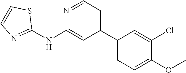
C1(NC2=NC=CS2)=CC(C2=CC=C(OC)C(Cl)=C2)=CC=N1
